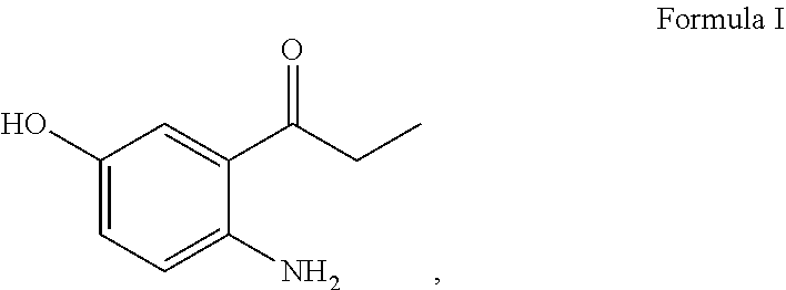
C1(O)=CC=C(N)C(C(CC)=O)=C1
